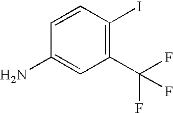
C1=CC(N)=CC(C(F)(F)F)=C1I
